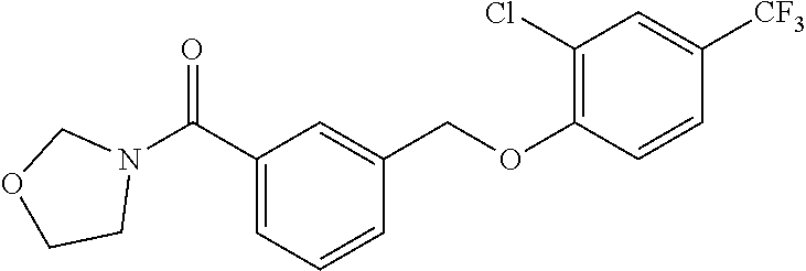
C1(C(N2COCC2)=O)=CC=CC(COC2=C(Cl)C=C([CF3])C=C2)=C1
